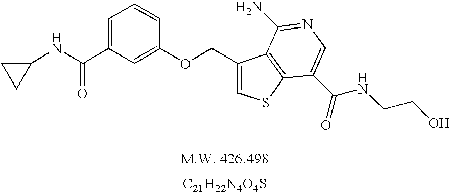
C1(NC(=O)C2=CC=CC(OCC3=CSC4=C3C(N)=NC=C4C(=O)NCCO)=C2)CC1.[C21H22N4O4S]
